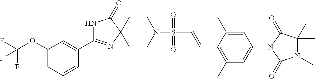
N1C(C2=CC(OC(F)(F)F)=CC=C2)=NC2(C1=O)CCN(S(=O)(=O)C=CC1=C(C)C=C(N3C(=O)C(C)(C)N(C)C3=O)C=C1C)CC2
